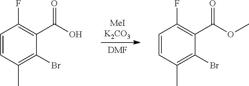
[DMF].C1=CC(C)=C(Br)C(C(=O)O)=C1F.C1=CC(C)=C(Br)C(C(=O)OC)=C1F
